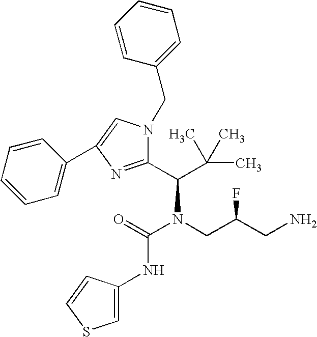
O=C(N(CC(CN)F)C(C(C)(C)C)C1=NC(C2=CC=CC=C2)=CN1CC1=CC=CC=C1)NC1=CSC=C1
